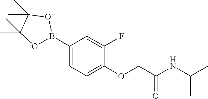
C1(B2OC(C)(C)C(C)(C)O2)=CC=C(OCC(NC(C)C)=O)C(F)=C1
